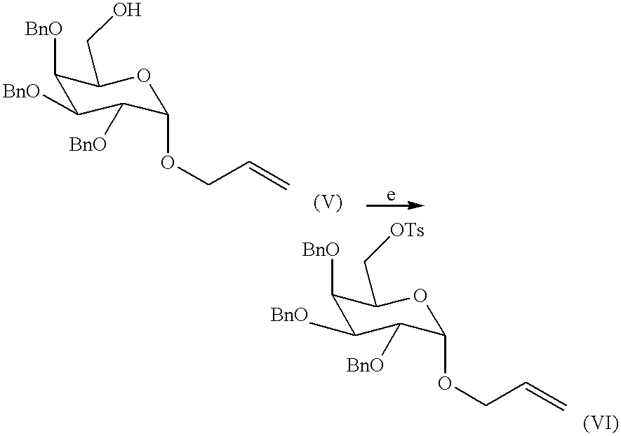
C1([BnO])C([BnO])C([BnO])C(OCC=C)OC1CO.C1([BnO])C([BnO])C([BnO])C(OCC=C)OC1C[OTs]
